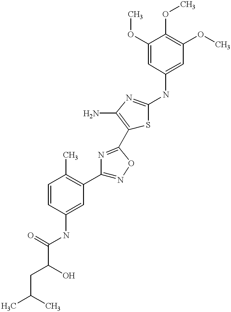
C(=O)(NC1=CC(C2=NOC(C3=C(N)N=C(NC4=CC(OC)=C(OC)C(OC)=C4)S3)=N2)=C(C)C=C1)C(CC(C)C)O
